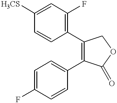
C1=CC([H3CS])=CC(F)=C1C1=C(C2=CC=C(F)C=C2)C(=O)OC1
